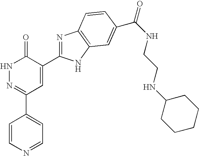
N1N=C(C2=CC=NC=C2)C=C(C2=NC3=C(N2)C=C(C(=O)NCCNC2CCCCC2)C=C3)C1=O
